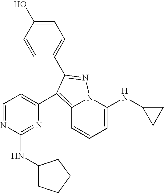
C1=C(NC2CC2)N2C(=C(C3=CC=NC(NC4CCCC4)=N3)C(C3=CC=C(O)C=C3)=N2)C=C1
